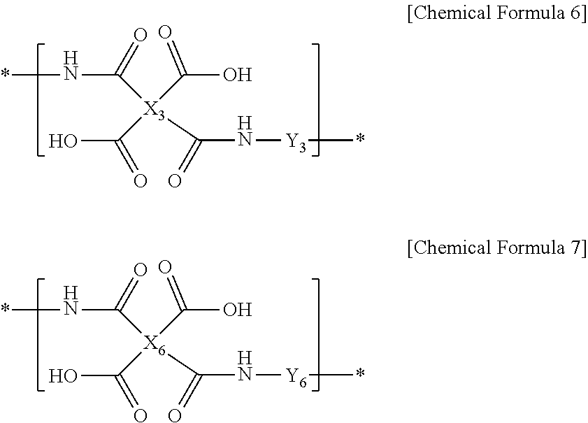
*NC([X3](C(=O)N[Y3]*)(C(O)=O)C(=O)O)=O.*NC([X6](C(=O)N[Y6]*)(C(O)=O)C(=O)O)=O
